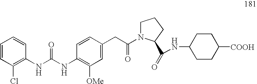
C1=CC(Cl)=C(NC(NC2=C([OMe])C=C(CC(=O)N3C(C(NC4CCC([COOH])CC4)=O)CCC3)C=C2)=O)C=C1
